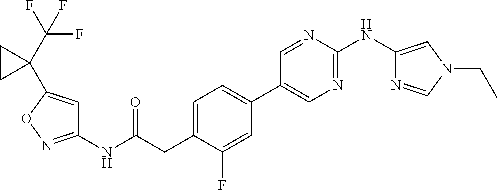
C1=C(CC(NC2=NOC(C3(C(F)(F)F)CC3)=C2)=O)C(F)=CC(C2=CN=C(NC3=CN(CC)C=N3)N=C2)=C1
